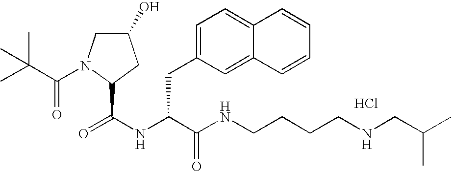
Cl.N(C(C(NCCCCNCC(C)C)=O)CC1=CC=C2C(=C1)C=CC=C2)C(=O)C1N(C(=O)C(C)(C)C)CC(O)C1
